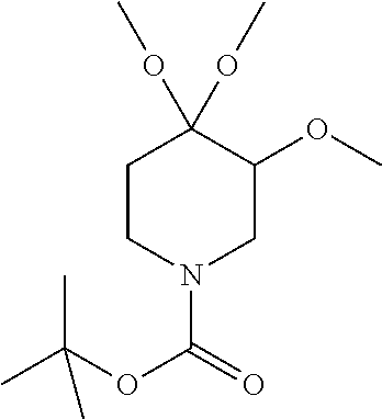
C1CN(C(=O)OC(C)(C)C)CC(OC)C1(OC)OC
